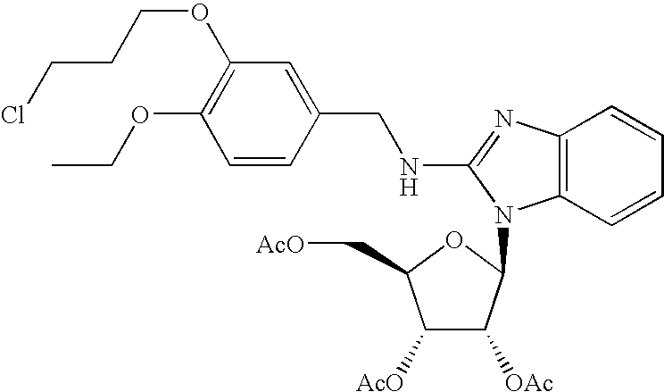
C(CCl)COC1=C(OCC)C=CC(CNC2=NC3=C(N2C2C([OAc])C([AcO])C(C[AcO])O2)C=CC=C3)=C1
